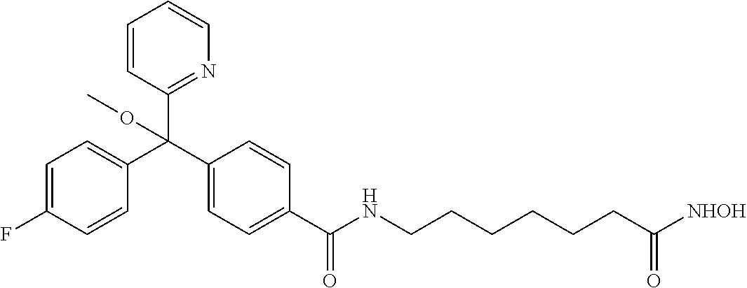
C1(C(C2=CC=C(F)C=C2)(C2=NC=CC=C2)OC)=CC=C(C(=O)NCCCCCCC([NHOH])=O)C=C1
